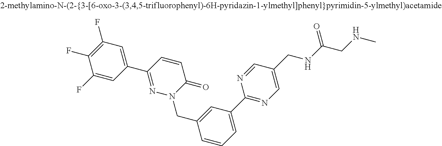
C1(F)=CC(C2=NN(CC3=CC(C4=NC=C(CNC(CNC)=O)C=N4)=CC=C3)C(=O)C=C2)=CC(F)=C1F
